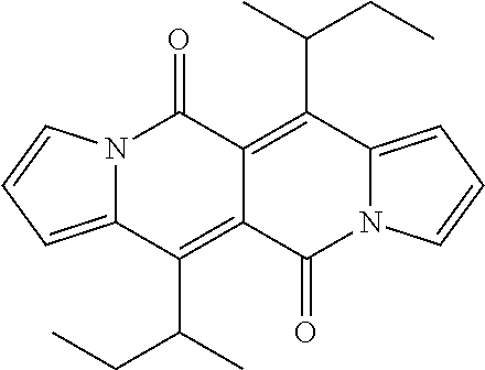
N12C(=CC=C1)C(C(C)CC)=C1C(=C(C(C)CC)C3=CC=CN3C1=O)C2=O
